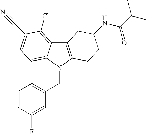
C12=C(N(CC3=CC=CC(F)=C3)C3=CC=C(C#N)C(Cl)=C13)CCC(NC(C(C)C)=O)C2
